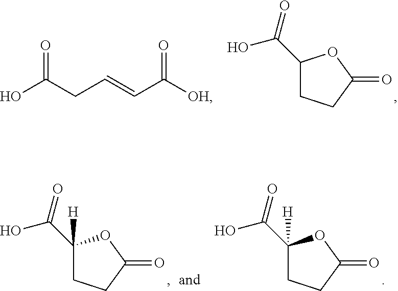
C1(C(=O)O)CCC(=O)O1.O=C(CC=CC([OH])=O)O.C1(C(=O)O)([H])CCC(=O)O1.C1(C(=O)O)([H])CCC(=O)O1
